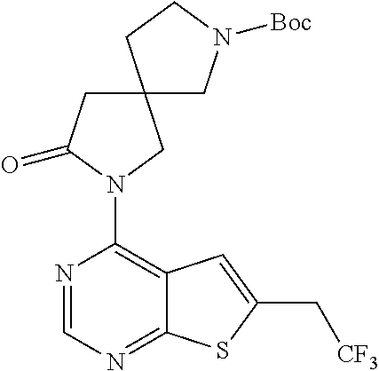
N1=CN=C2C(=C1N1CC3(CC1=O)CN([Boc])CC3)C=C(C[CF3])S2
